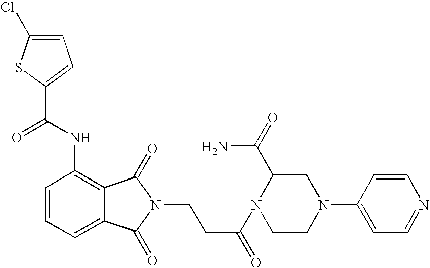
C1=C(Cl)SC(C(NC2=C3C(=CC=C2)C(=O)N(CCC(=O)N2CCN(C4=CC=NC=C4)CC2C(=O)N)C3=O)=O)=C1
